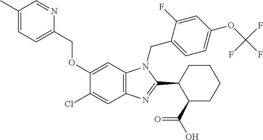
C1(C)=CC=C(COC2=CC3=C(C=C2Cl)N=C(C2C(C(=O)O)CCCC2)N3CC2=CC=C(OC(F)(F)F)C=C2F)N=C1
